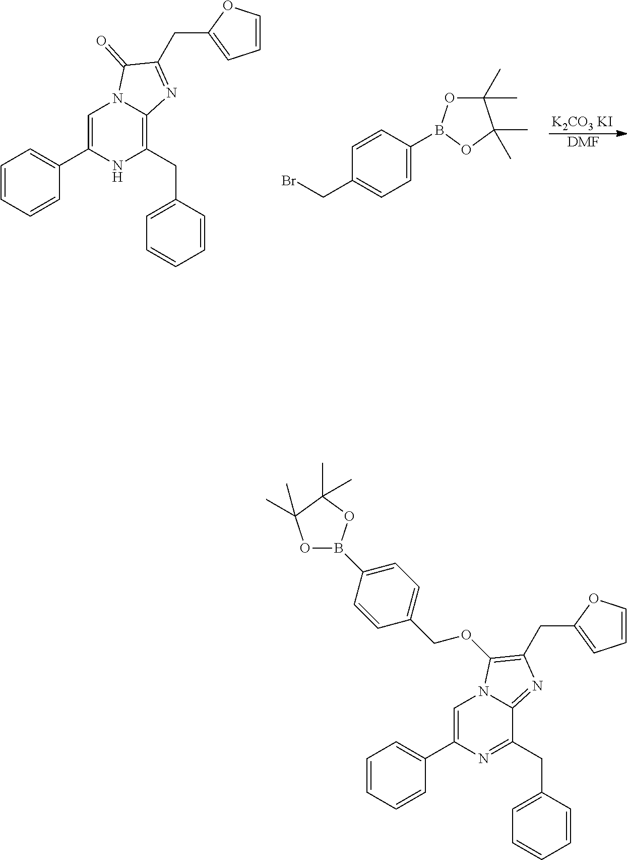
[K2CO3 KI].[DMF].C1=CC(B2OC(C)(C)C(C)(C)O2)=CC=C1CBr.C1=C(C2=CC=CC=C2)NC(CC2=CC=CC=C2)=C2N1C(=O)C(CC1=CC=CO1)=N2.C1=C(C2=CC=CC=C2)N=C(CC2=CC=CC=C2)C2=NC(CC3=CC=CO3)=C(OCC3=CC=C(B4OC(C)(C)C(C)(C)O4)C=C3)N12
